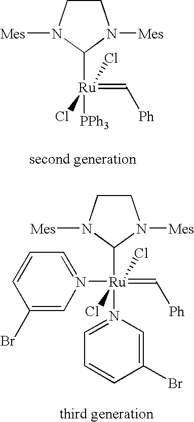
C1CN([Mes])C([Ru](=C[Ph])([PPh3])(Cl)Cl)N1[Mes].C1CN([Mes])C([Ru](=C[Ph])(N2=CC=CC(Br)=C2)(Cl)(Cl)N2=CC=CC(Br)=C2)N1[Mes]
